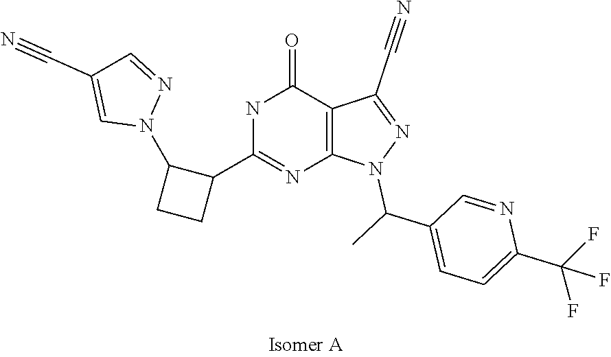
C1=C(C(F)(F)F)N=CC(C(C)N2N=C(C#N)C3=C2N=C(C2CCC2N2N=CC(C#N)=C2)NC3=O)=C1
